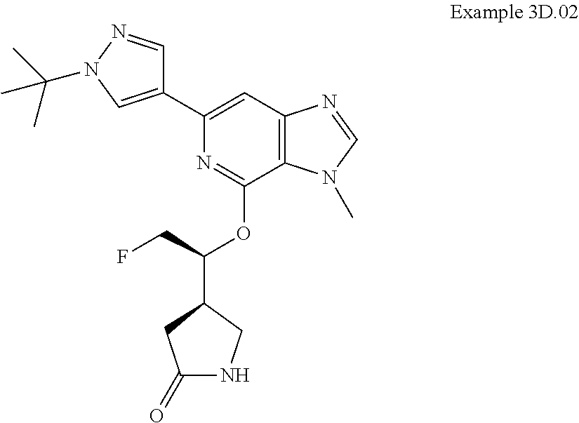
C1(C2=CN(C(C)(C)C)N=C2)=CC2=C(C(OC(C3CNC(=O)C3)CF)=N1)N(C)C=N2
